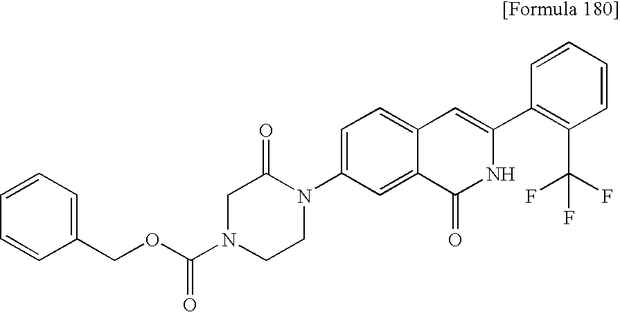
C1=C(N2C(=O)CN(C(OCC3=CC=CC=C3)=O)CC2)C=C2C(=C1)C=C(C1=C(C(F)(F)F)C=CC=C1)NC2=O
